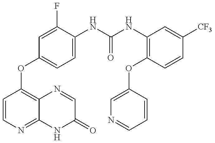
C1=CN=C2C(=C1OC1=CC=C(NC(=O)NC3=C(OC4=CN=CC=C4)C=CC([CF3])=C3)C(F)=C1)N=CC(=O)N2
